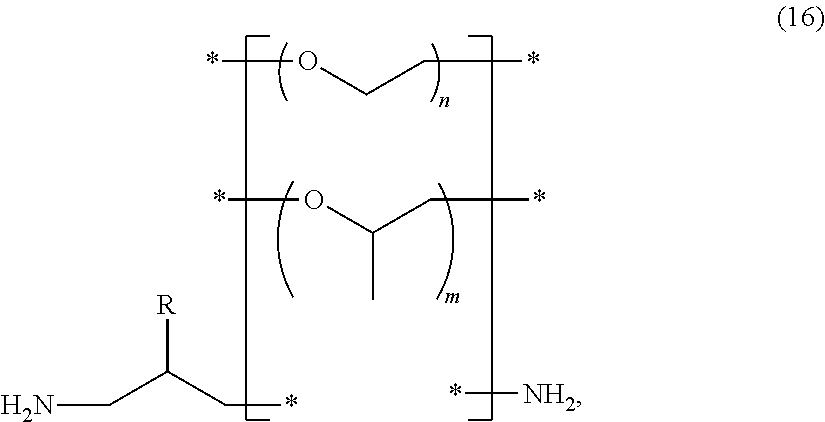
*OCC*.*OC(C*)C.NCC(C*)[R].*[NH2]
